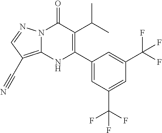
N12C(=C(C#N)C=N1)NC(C1=CC(C(F)(F)F)=CC(C(F)(F)F)=C1)=C(C(C)C)C2=O
